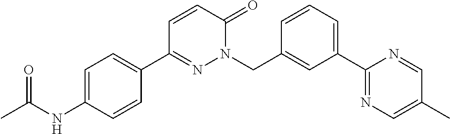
C1=C(NC(C)=O)C=CC(C2=NN(CC3=CC(C4=NC=C(C)C=N4)=CC=C3)C(=O)C=C2)=C1
